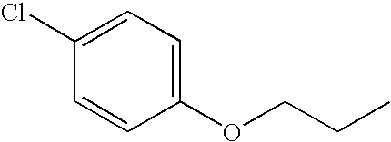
C1(OCCC)=CC=C(Cl)C=C1
